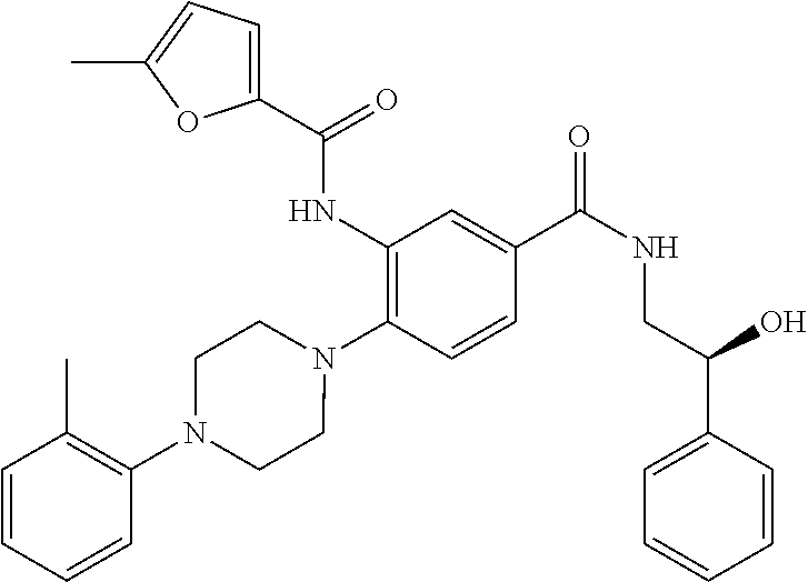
C1(NC(=O)C2=CC=C(C)O2)=C(N2CCN(C3=C(C)C=CC=C3)CC2)C=CC(C(NCC(C2=CC=CC=C2)O)=O)=C1
